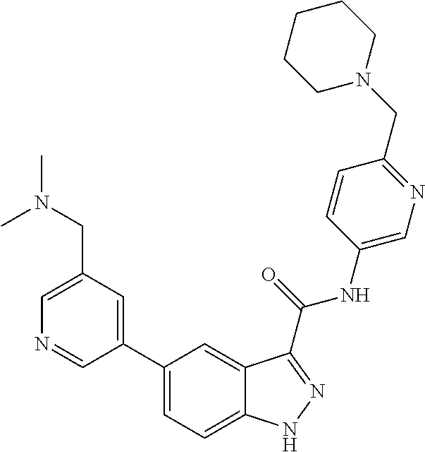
C1(CN(C)C)=CN=CC(C2=CC=C3C(=C2)C(C(NC2=CN=C(CN4CCCCC4)C=C2)=O)=NN3)=C1
